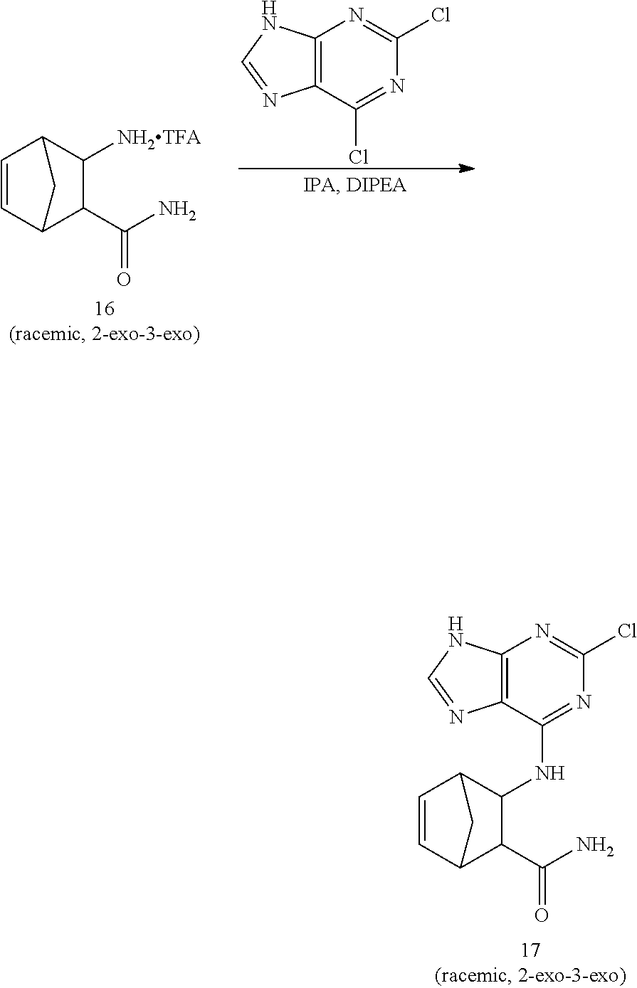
C1(C(N)=O)C([NH2TFA])C2C=CC1C2.C12=C(C(Cl)=NC(Cl)=N1)N=CN2.C12=C(C(NC3C(C(N)=O)C4C=CC3C4)=NC(Cl)=N1)N=CN2
